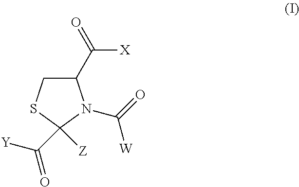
C1(C([X])=O)CSC([Z])(C([Y])=O)N1C(=O)[W]
